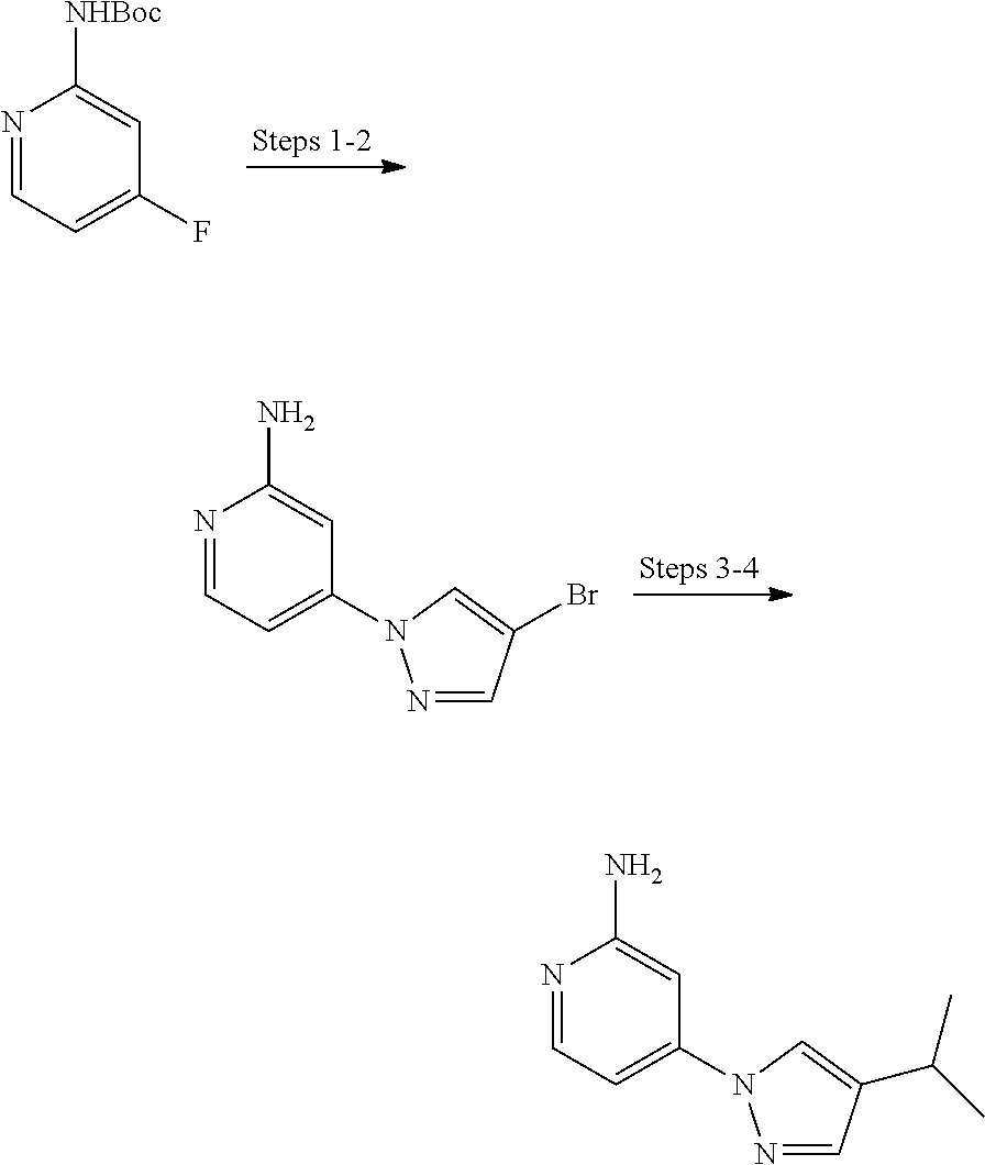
N1=CC=C(F)C=C1[NHBoc].N1=CC=C(N2N=CC(Br)=C2)C=C1N.N1=CC=C(N2N=CC(C(C)C)=C2)C=C1N
